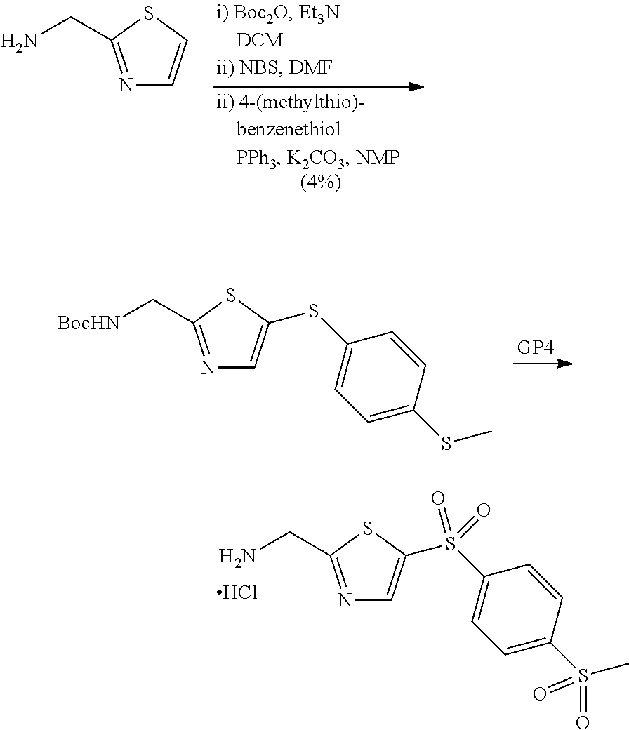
NCC1=NC=CS1.[BocHN]CC1=NC=C(SC2=CC=C(SC)C=C2)S1.NCC1=NC=C(S(C2=CC=C(S(C)(=O)=O)C=C2)(=O)=O)S1.Cl
